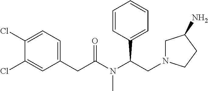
C1(CC(N(C(CN2CC(N)CC2)C2=CC=CC=C2)C)=O)=CC=C(Cl)C(Cl)=C1
